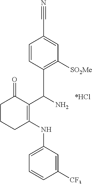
C1([CF3])=CC(NC2=C(C(N)C3=C([SO2Me])C=C(C#N)C=C3)C(=O)CCC2)=CC=C1
